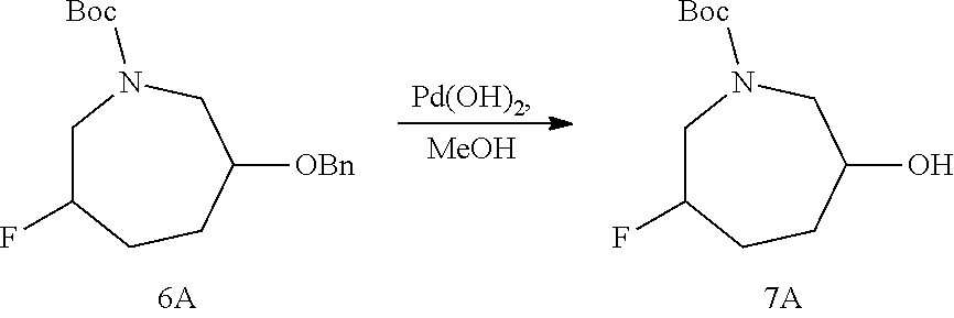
C1C(F)CCC([OBn])CN1[Boc].[Pd(OH)2].[MeOH].C1C(F)CCC(O)CN1[Boc]
